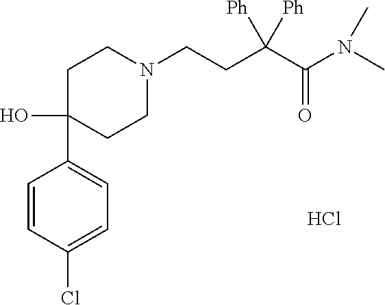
C1=CC(Cl)=CC=C1C1(O)CCN(CCC(C(N(C)C)=O)([Ph])[Ph])CC1.Cl
